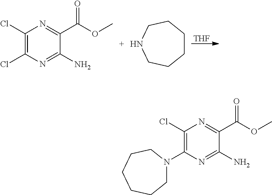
C1(Cl)=C(Cl)N=C(N)C(C(OC)=O)=N1.C1CCCNCC1.[THF].C1(Cl)=C(N2CCCCCC2)N=C(N)C(C(OC)=O)=N1
